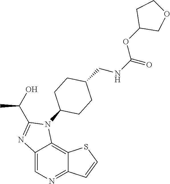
C12=CN=C3C(=C1N(C1CCC(CNC(=O)OC4COCC4)CC1)C(C(O)C)=N2)SC=C3
